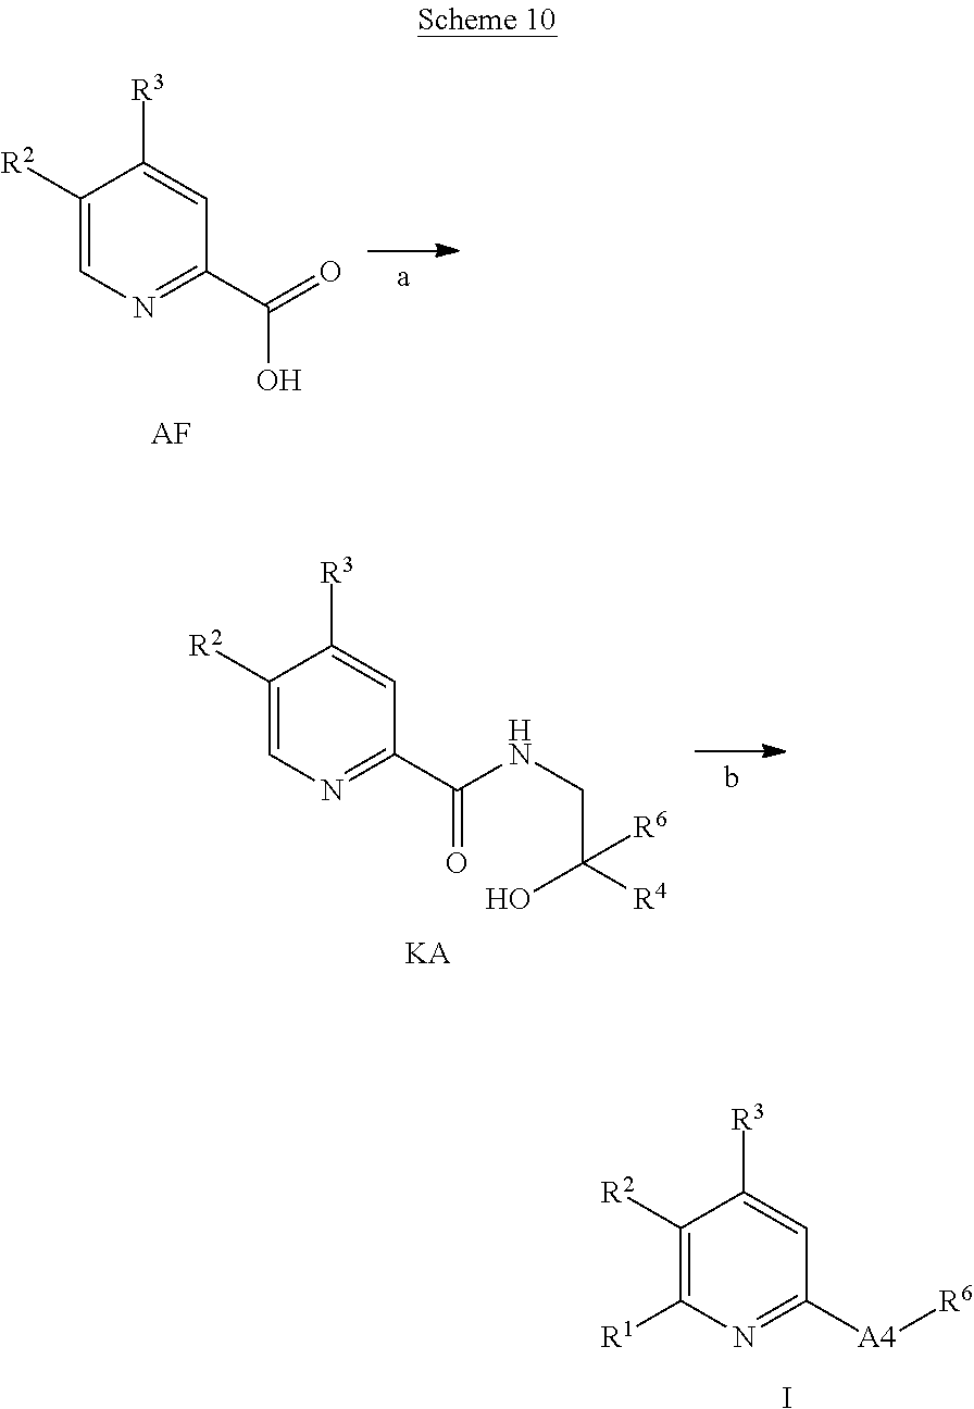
C1([R2])=CN=C(C(=O)O)C=C1[R3].[AF].C1([R2])=CN=C(C(=O)NCC(O)([R4])[R6])C=C1[R3].[KA].C1([R2])=C([R1])N=C([A4][R6])C=C1[R3].I
